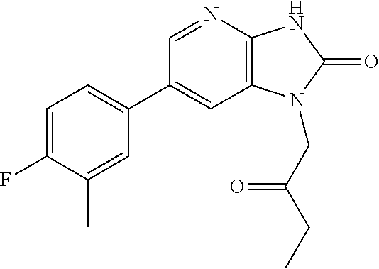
C1(C2=CC=C(F)C(C)=C2)=CC2=C(N=C1)NC(=O)N2CC(CC)=O
